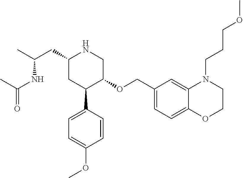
C1(CC(C)NC(C)=O)CC(C2=CC=C(OC)C=C2)C(OCC2=CC=C3C(=C2)N(CCCOC)CCO3)CN1
